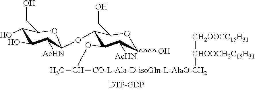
C1(OC2C(OC(C)[CO-L-Ala-D-isoGln-L-AlaO-CH2][CHOOCH2C15H31][CH2OOCC15H31])C([AcHN])C(O)OC2CO)OC(CO)C(O)C(O)C1[AcHN]
